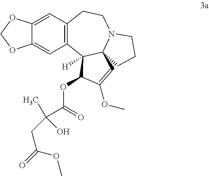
C1=C2C(=CC3=C1CCN1C4(C3([H])C(OC(C(C)(CC(OC)=O)O)=O)C(OC)=C4)CCC1)OCO2
